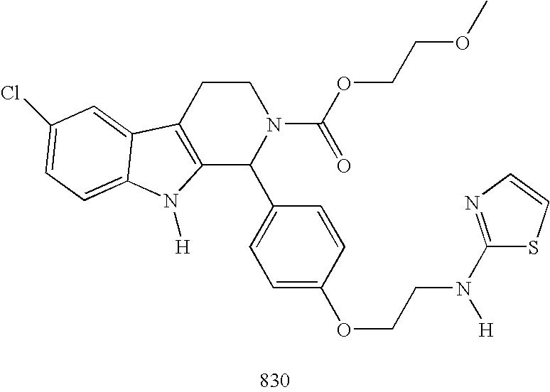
C12=C(CCN(C(OCCOC)=O)C1C1=CC=C(OCCN(C3=NC=CS3)[H])C=C1)C1=CC(Cl)=CC=C1N2[H]
